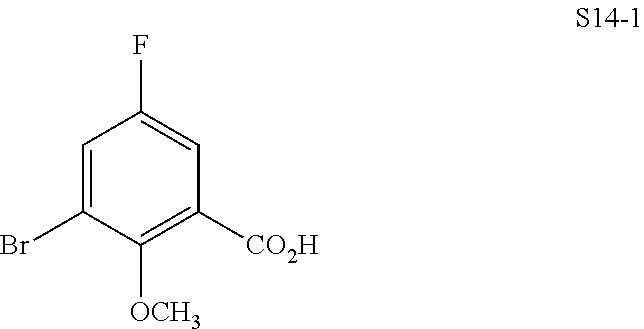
C1=C(Br)C([OCH3])=C([CO2H])C=C1F
